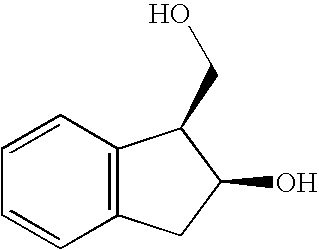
C1=CC=CC2=C1C(CO)C(O)C2
